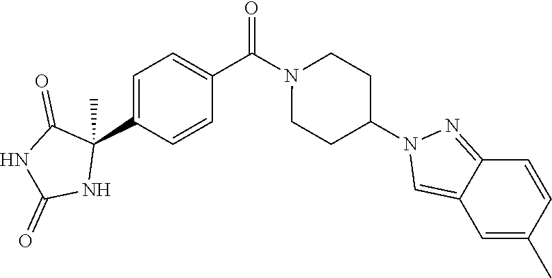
C1=C(C2(C)C(=O)NC(=O)N2)C=CC(C(N2CCC(N3C=C4C(=N3)C=CC(C)=C4)CC2)=O)=C1
